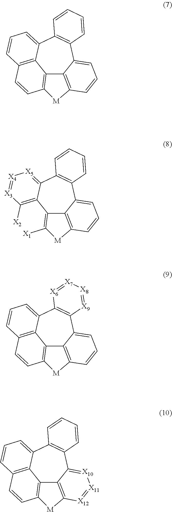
C12=C3C=CC4=C1C(=CC=C4)C1=C(C4=CC=CC(=C24)[M]3)C=CC=C1.C12=C([X1])[M]C3=C1C(=CC=C3)C1=C(C3=[X5][X4]=[X3]C([X2])=C23)C=CC=C1.C12=C3C=CC4=C1C(=CC=C4)C1=C(C4=CC=CC(=C24)[M]3)[X9]=[X8][X7]=[X6]1.C12=C3C=CC4=C1C(=CC=C4)C1=C(C4=[X10][X11]=[X12]C(=C24)[M]3)C=CC=C1
